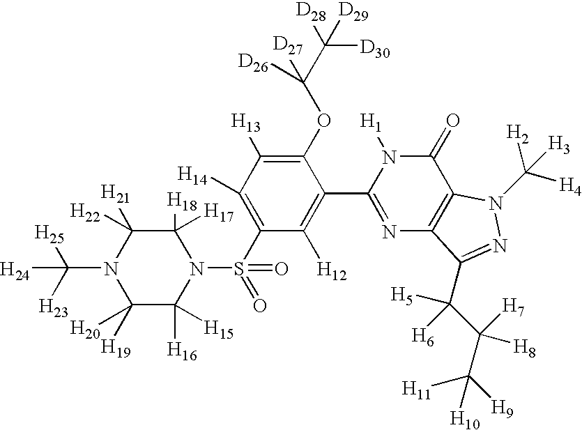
C1([H17])([H18])C([H22])([H21])N(C([H23])([H25])[H24])C([H20])([H19])C([H16])([H15])N1S(C1=C([H14])C([H13])=C(OC(C([D28])([D30])[D29])([D27])[D26])C(C2=NC3=C(C(=O)N2[H1])N(C([H4])([H2])[H3])N=C3C(C(C([H9])([H11])[H10])([H7])[H8])([H5])[H6])=C1[H12])(=O)=O
